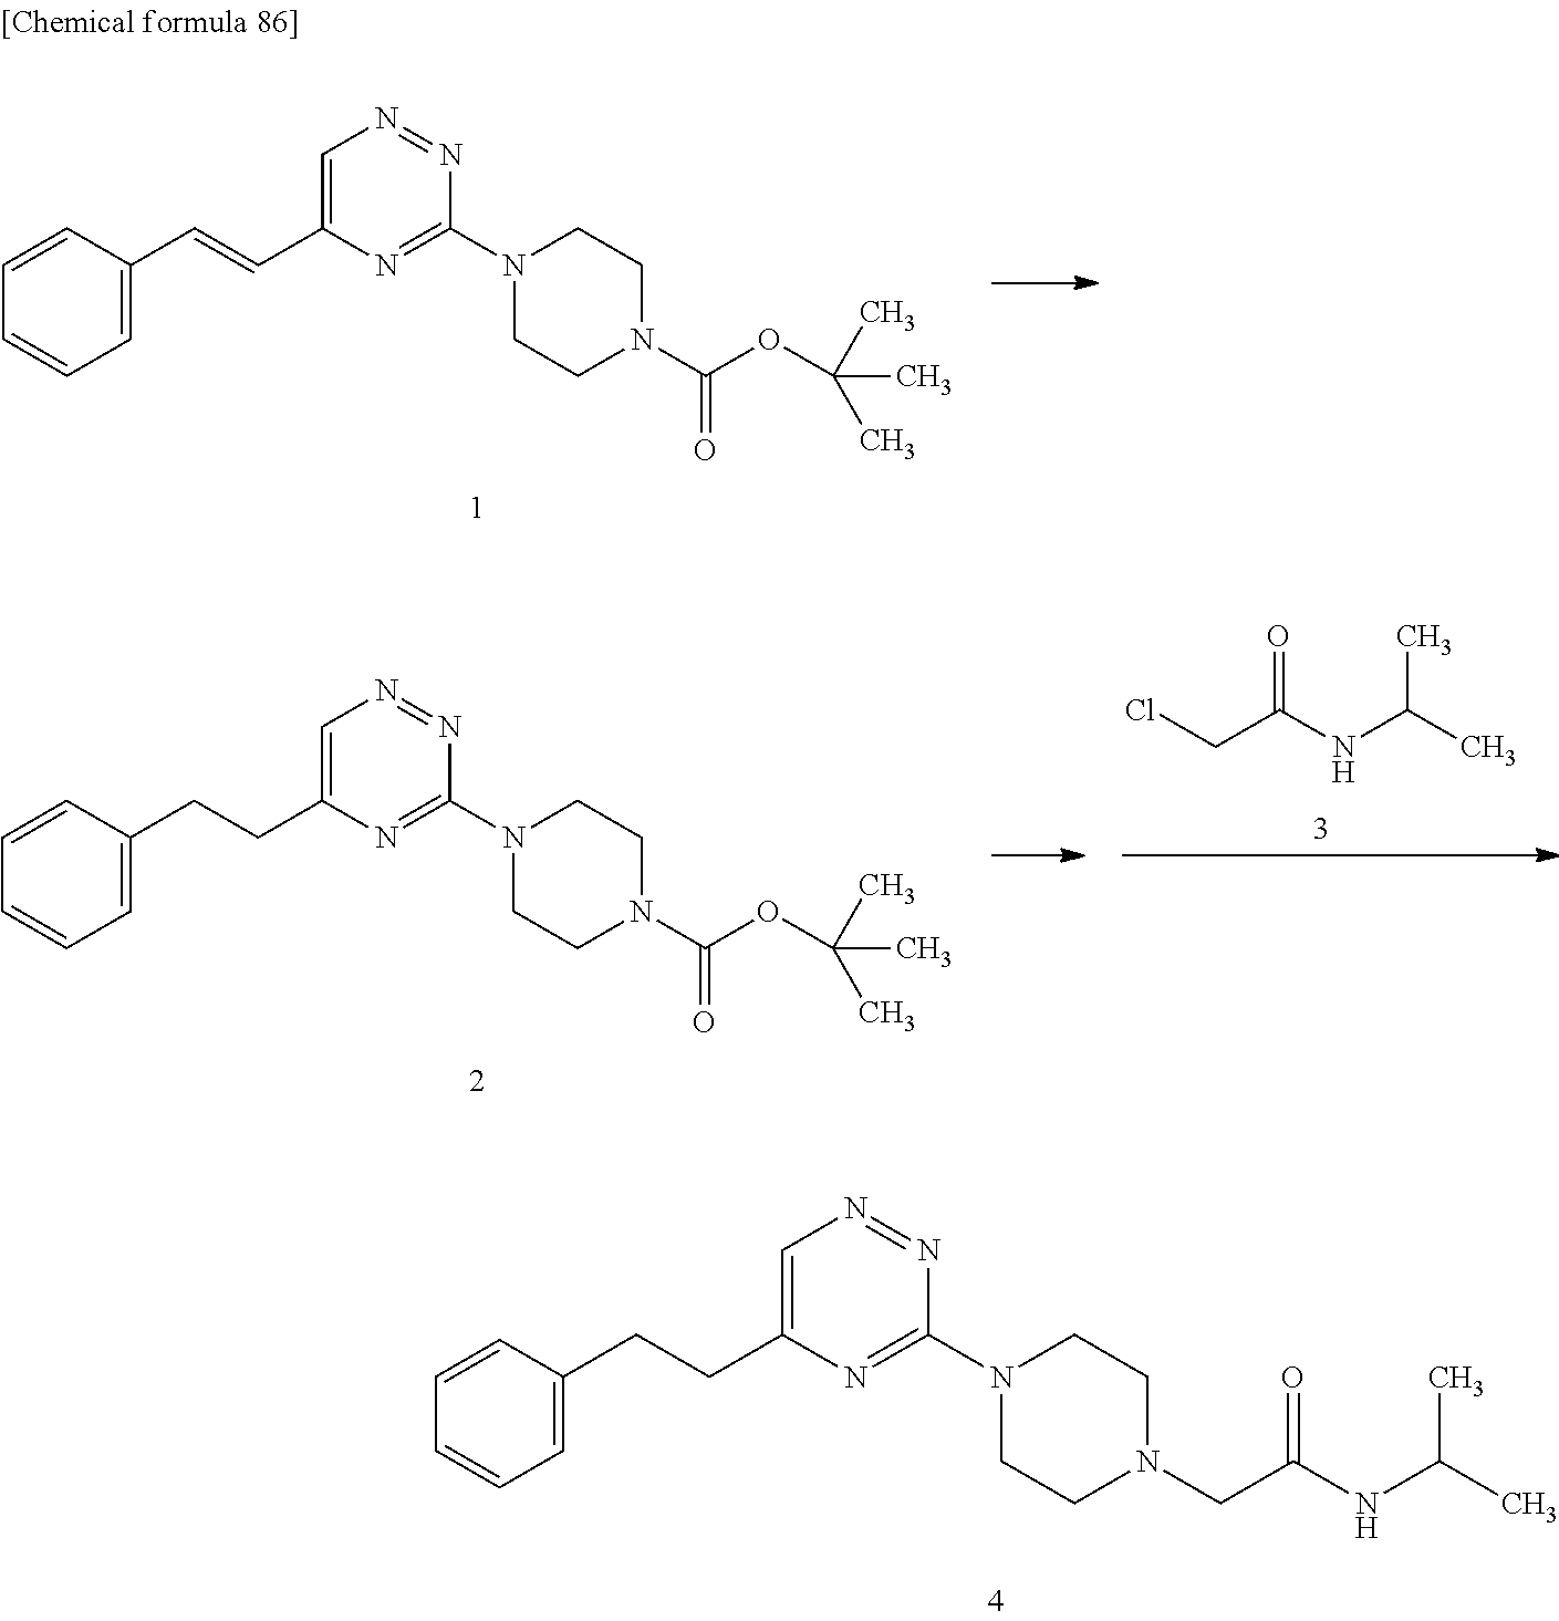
C1(C=CC2=CN=NC(N3CCN(C(OC(C)(C)C)=O)CC3)=N2)=CC=CC=C1.ClCC(NC(C)C)=O.C1(CCC2=CN=NC(N3CCN(C(OC(C)(C)C)=O)CC3)=N2)=CC=CC=C1.C1(CCC2=CN=NC(N3CCN(CC(NC(C)C)=O)CC3)=N2)=CC=CC=C1
